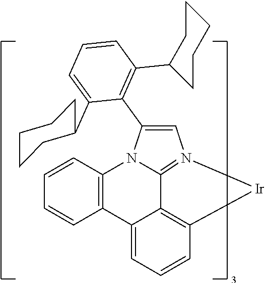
C1(C2=C(C3CCCCC3)C=CC=C2C2CCCCC2)=CN2=C3C4=C(C=CC=C4C4=C(C=CC=C4)N13)[Ir]2
